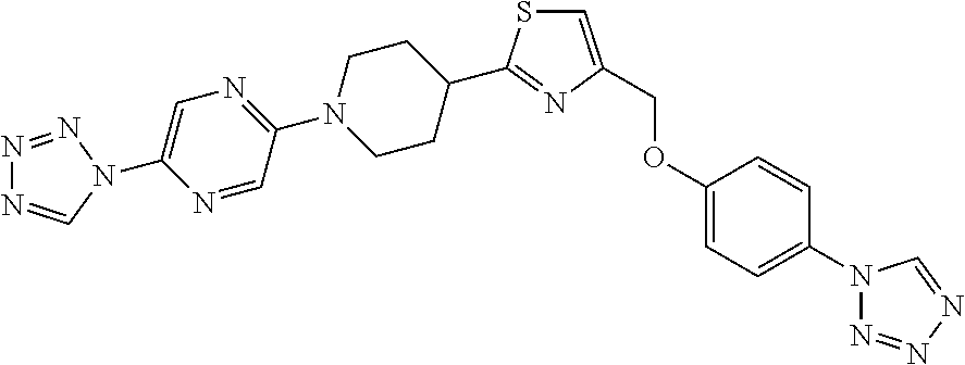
C1=C(COC2=CC=C(N3N=NN=C3)C=C2)N=C(C2CCN(C3=NC=C(N4C=NN=N4)N=C3)CC2)S1
